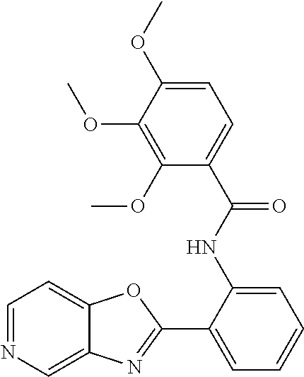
C1(NC(C2=CC=C(OC)C(OC)=C2OC)=O)=CC=CC=C1C1=NC2=CN=CC=C2O1
